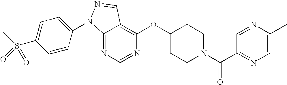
C12=NC=NC(OC3CCN(C(C4=NC=C(C)N=C4)=O)CC3)=C1C=NN2C1=CC=C(S(C)(=O)=O)C=C1
